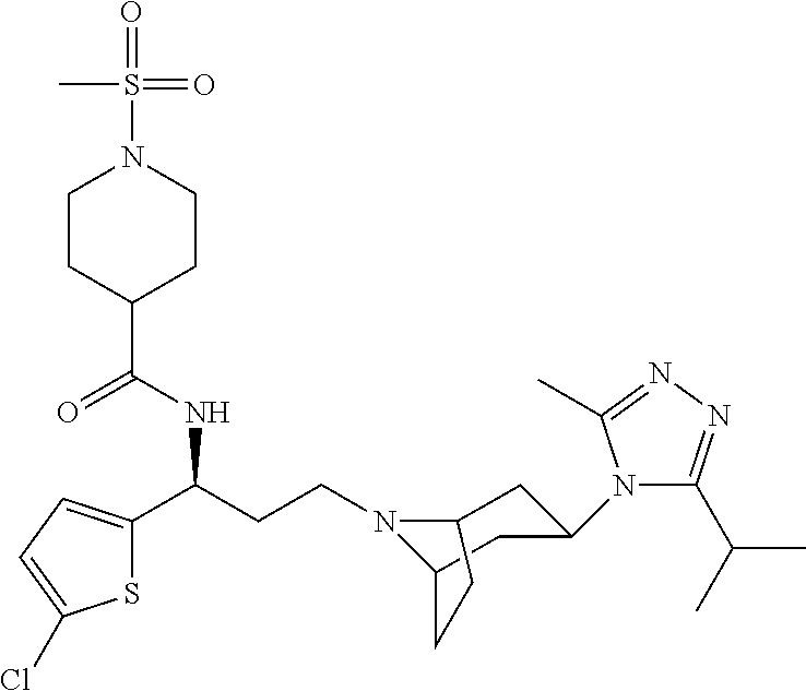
N1(CCC(C2=CC=C(Cl)S2)NC(C2CCN(S(=O)(C)=O)CC2)=O)C2CC(N3C(C(C)C)=NN=C3C)CC1CC2
